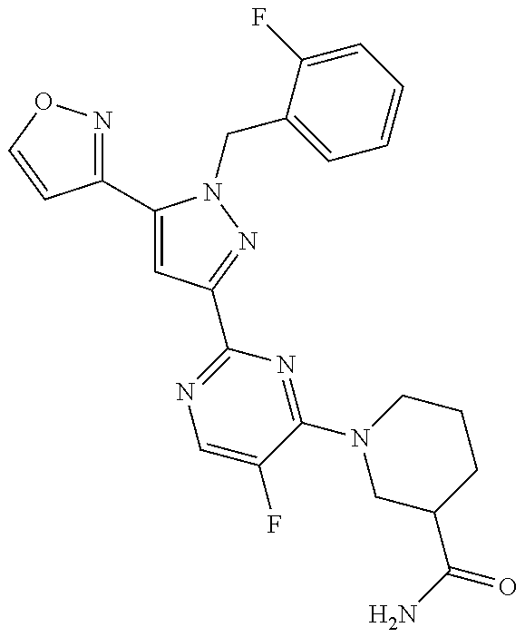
C1(C2=CC(C3=NC=C(F)C(N4CC(C(=O)N)CCC4)=N3)=NN2CC2=CC=CC=C2F)=NOC=C1
